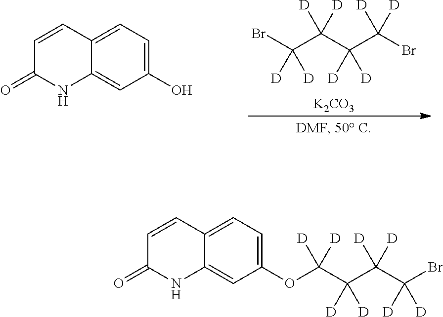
BrC(C(C(C(Br)([D])[D])([D])[D])([D])[D])([D])[D].[K2CO3].C1=CC2=CC=C(O)C=C2NC1=O.O=C1C=CC2=CC=C(OC(C(C(C(Br)([D])[D])([D])[D])([D])[D])([D])[D])C=C2N1
